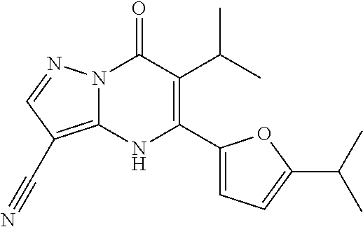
N12C(=C(C#N)C=N1)NC(C1=CC=C(C(C)C)O1)=C(C(C)C)C2=O
